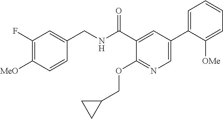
C1=CC([MeO])=C(F)C=C1CNC(C1=CC(C2=CC=CC=C2[OMe])=CN=C1OCC1CC1)=O
